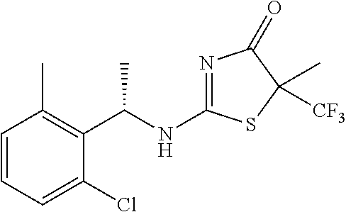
C1=CC=C(Cl)C(C(NC2=NC(=O)C(C)([CF3])S2)C)=C1C
